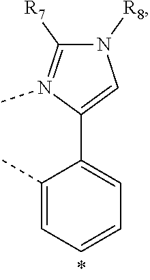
N1([R8])C([R7])=N(C)C(C2=CC=CC=C2C)=C1
